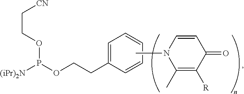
C1(C)=C([R])C(=O)C=CN1C.C1=C(CCOP([(iPr)2N])OCC[CN])C=CC=C1
